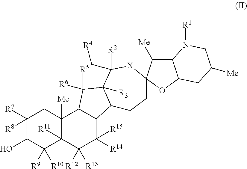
C1([R8])([R7])C(O)C([R9])([R10])C2([R11])C([Me])(C1)C1C(C([R14])([R15])C2([R12])[R13])C2C([R3])(C1([R6])[R5])C([R2])(C[R4])[X]C1(CC2)C([Me])C2C(O1)CC([Me])CN2[R1]
